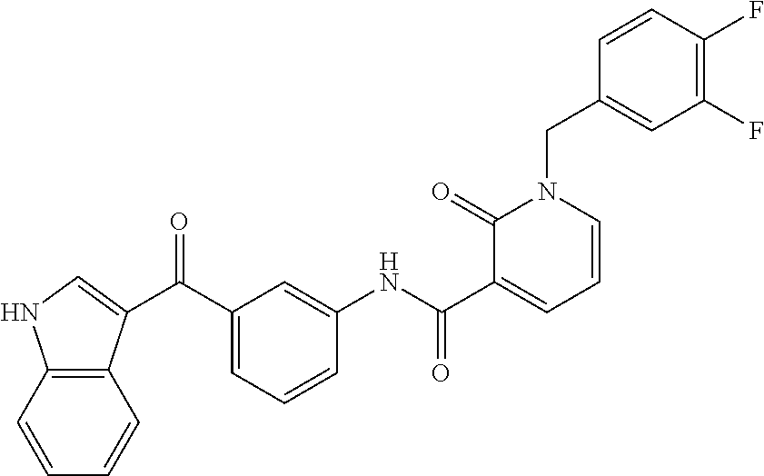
C1(NC(C2=CC=CN(CC3=CC(F)=C(F)C=C3)C2=O)=O)=CC(C(=O)C2=CNC3=C2C=CC=C3)=CC=C1
